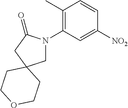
C1(C)=C(N2CC3(CC2=O)CCOCC3)C=C([NO2])C=C1
